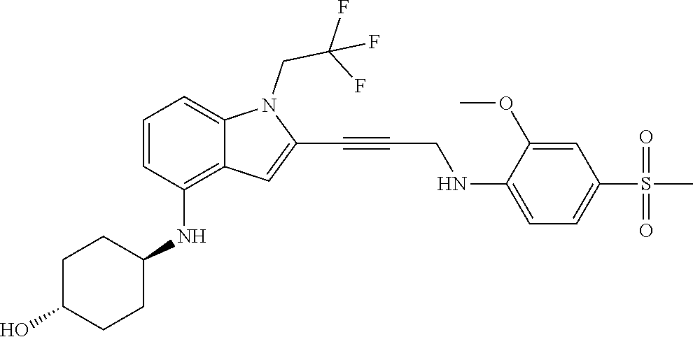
C(C#CC1=CC2=C(NC3CCC(O)CC3)C=CC=C2N1CC(F)(F)F)NC1=CC=C(S(C)(=O)=O)C=C1OC
